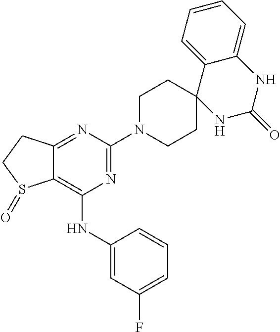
C1CN(C2=NC(NC3=CC(F)=CC=C3)=C3C(=N2)CCS3=O)CCC12NC(=O)NC1=CC=CC=C21
